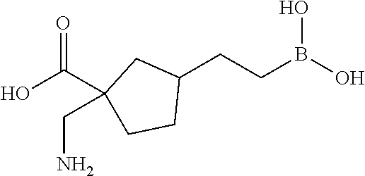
C1(CCB(O)O)CC(C(O)=O)(CN)CC1
